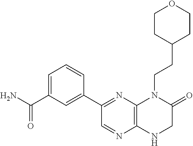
C1=C(C(N)=O)C=C(C2=NC3=C(N=C2)NCC(=O)N3CCC2CCOCC2)C=C1
